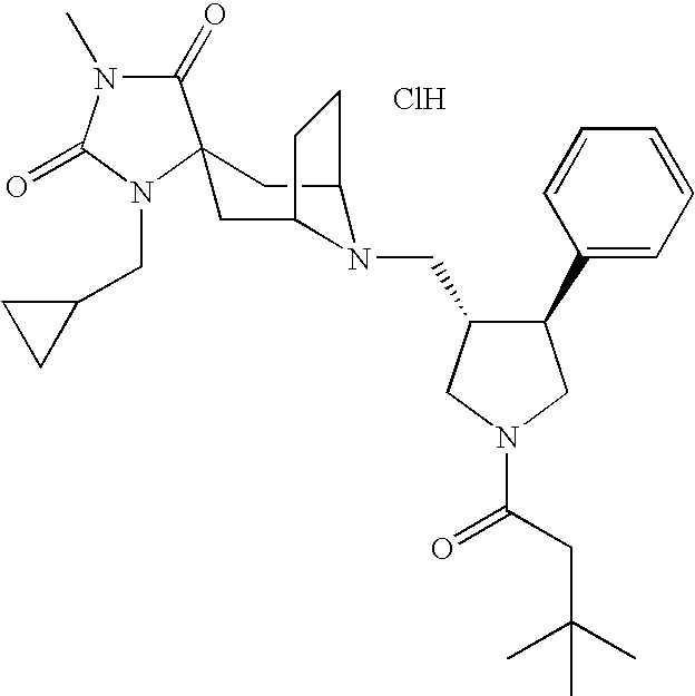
Cl.C1(=O)N(C)C(=O)N(CC2CC2)C12CC1N(CC3C(C4=CC=CC=C4)CN(C(CC(C)(C)C)=O)C3)C(C2)CC1
